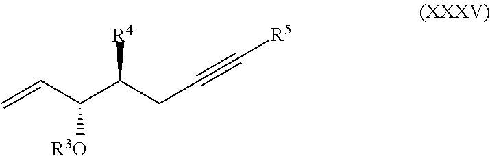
[R3O]C(C=C)C(CC#C[R5])[R4]
